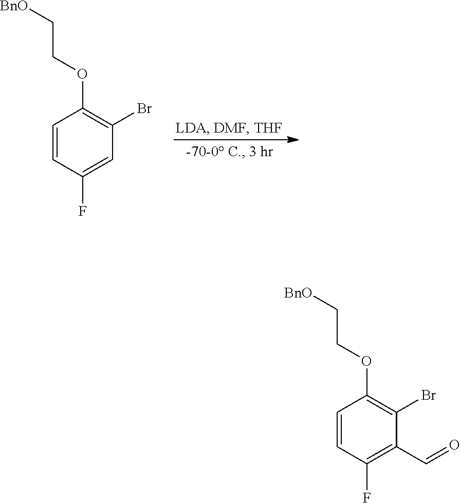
C1=CC(F)=CC(Br)=C1OCC[BnO].C1=CC(F)=C(C=O)C(Br)=C1OCC[BnO]
